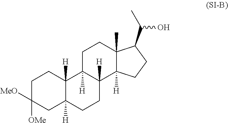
C1([MeO])([OMe])CC2([H])C([H])(CC1)C1([H])CCC3(C)C(C(C)O)CCC3([H])C1([H])CC2
